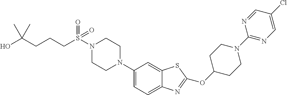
N1(S(=O)(=O)CCCC(O)(C)C)CCN(C2=CC=C3C(=C2)SC(OC2CCN(C4=NC=C(Cl)C=N4)CC2)=N3)CC1
